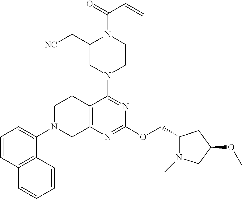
N1(C2=NC(OCC3N(C)CC(OC)C3)=NC3=C2CCN(C2=CC=CC4=C2C=CC=C4)C3)CCN(C(=O)C=C)C(C[NC])C1
